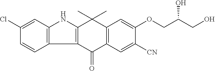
C1(Cl)=CC2=C(C=C1)C1=C(N2)C(C)(C)C2=C(C1=O)C=C([CN])C(OCC(CO)O)=C2
